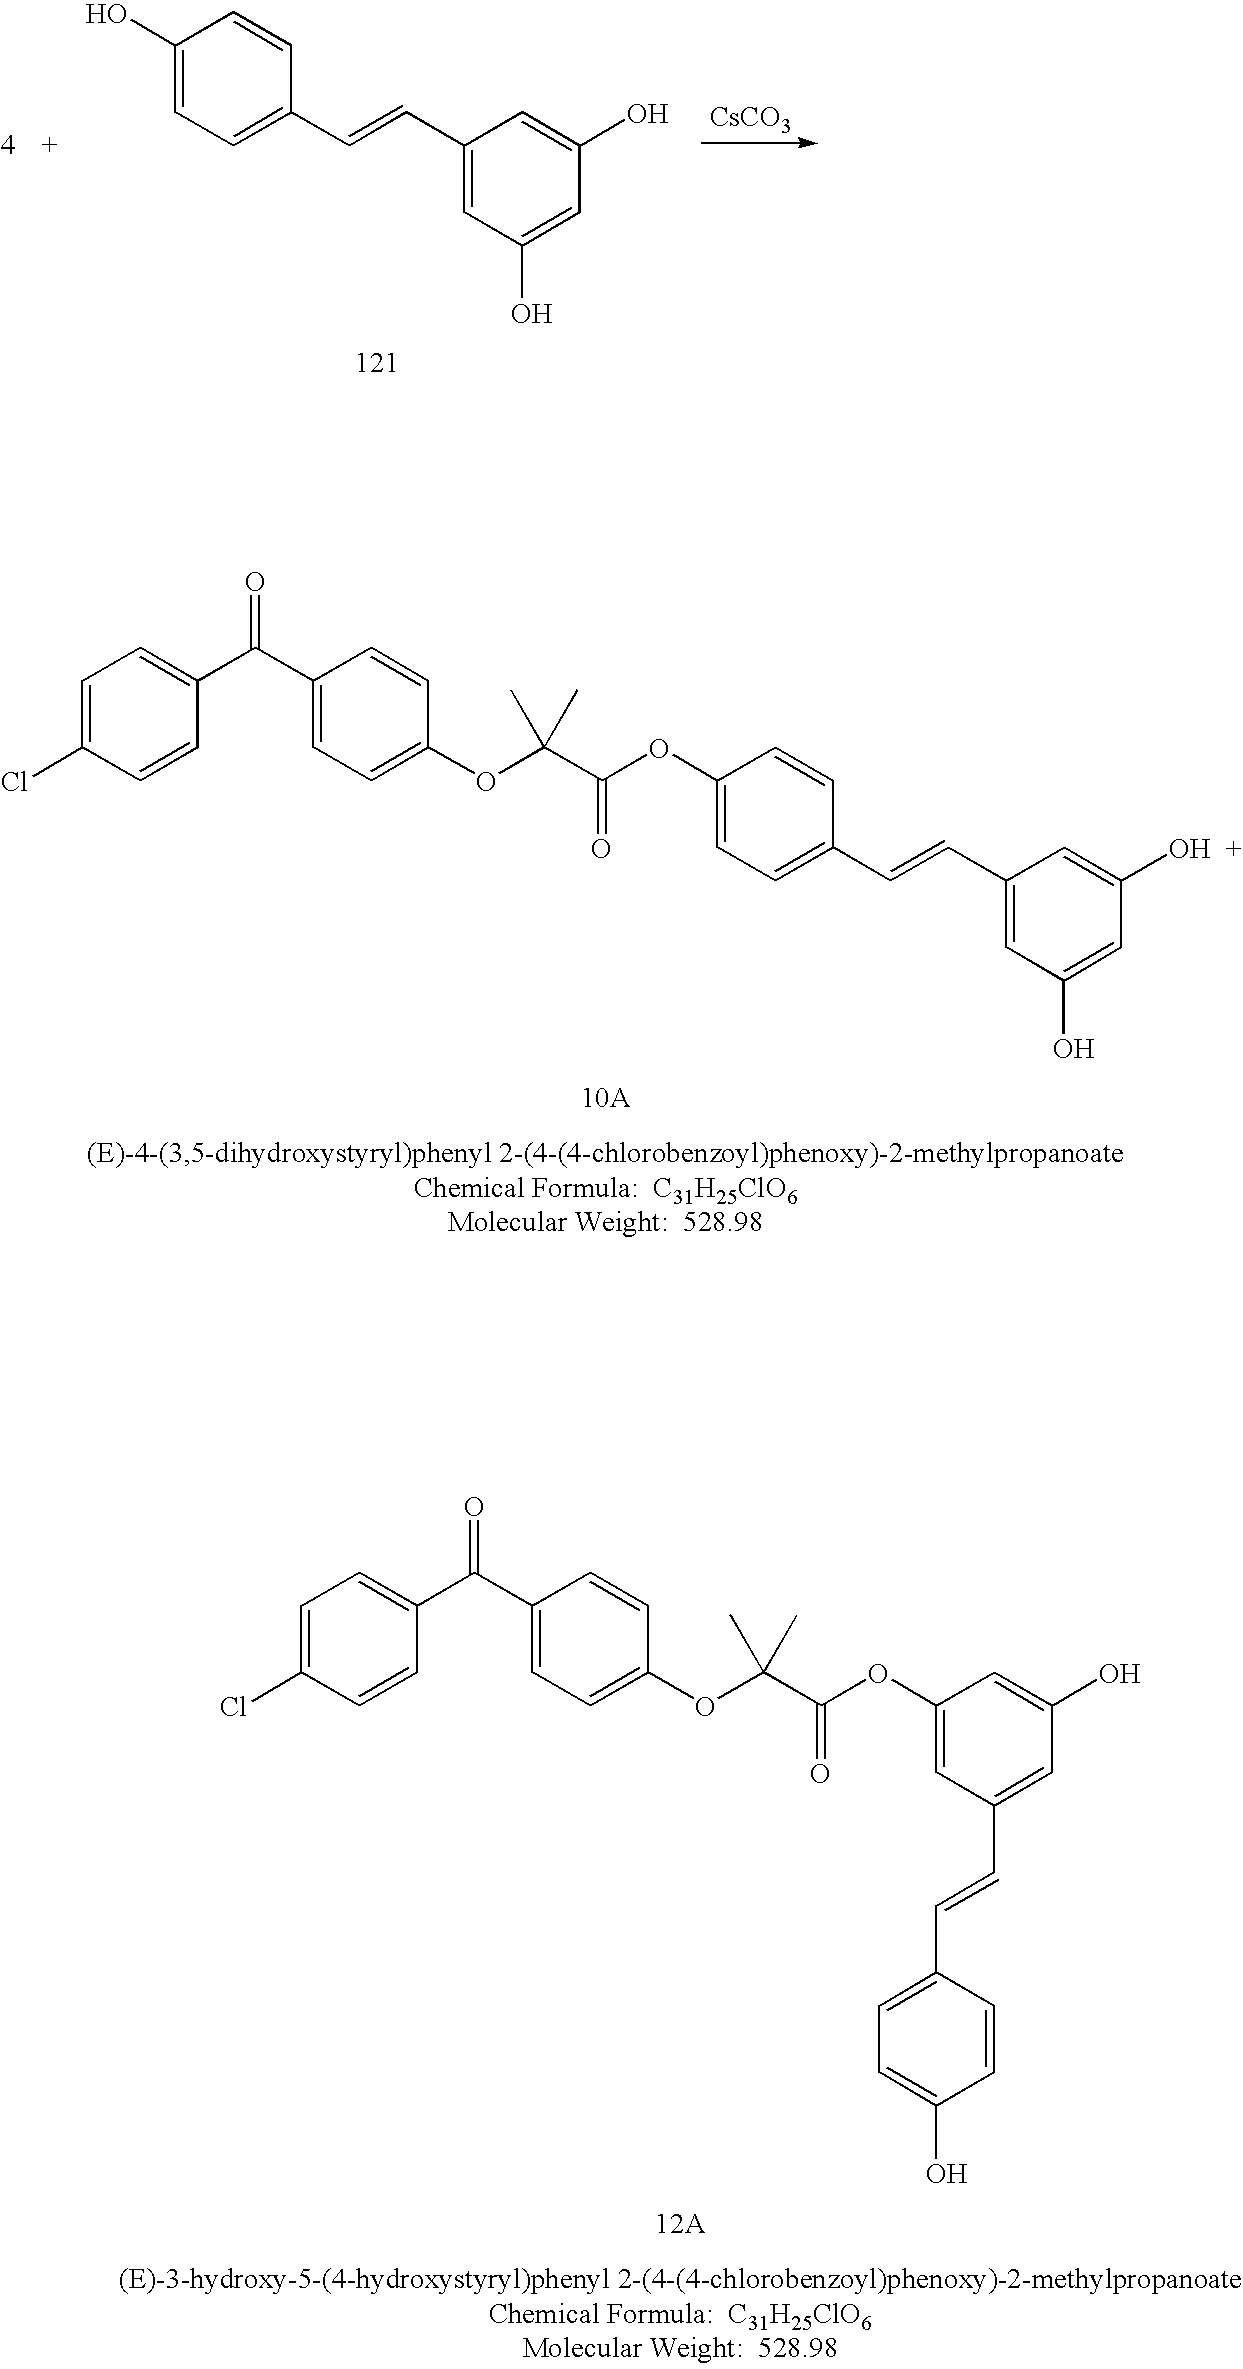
C1=C(Cl)C=CC(C(C2=CC=C(OC(C(OC3=CC=C(C=CC4=CC(O)=CC(O)=C4)C=C3)=O)(C)C)C=C2)=O)=C1.C1=C(Cl)C=CC(C(C2=CC=C(OC(C(OC3=CC(C=CC4=CC=C(O)C=C4)=CC(O)=C3)=O)(C)C)C=C2)=O)=C1.C1(O)=CC=C(C=CC2=CC(O)=CC(O)=C2)C=C1.[CsCO3]
